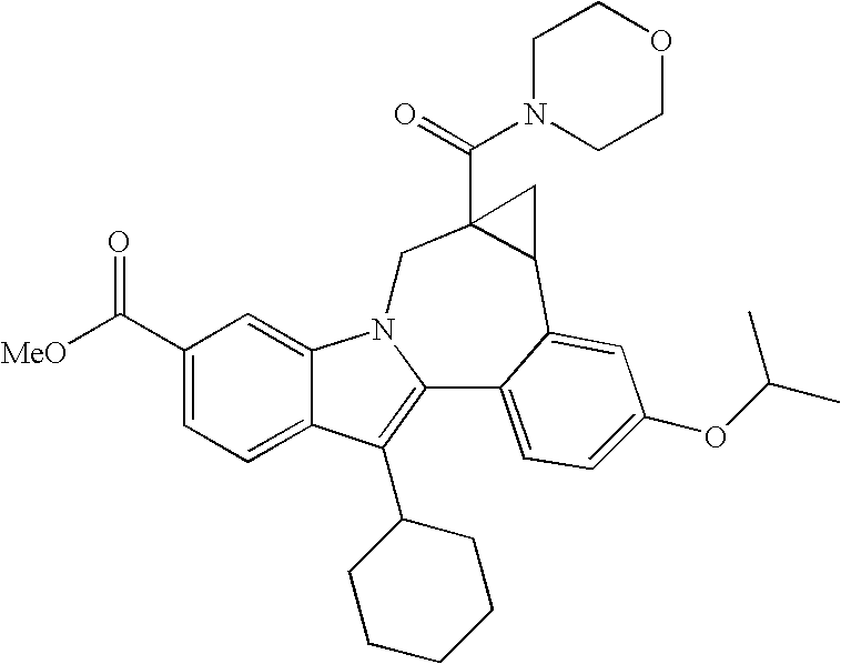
C1(C([MeO])=O)=CC=C2C(=C1)N1C(=C2C2CCCCC2)C2=CC=C(OC(C)C)C=C2C2C(C(N3CCOCC3)=O)(C1)C2
